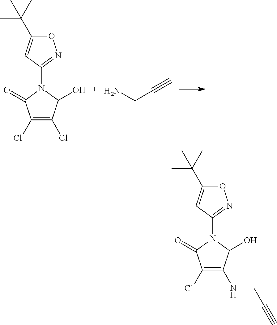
O1C(C(C)(C)C)=CC(N2C(O)C(Cl)=C(Cl)C2=O)=N1.NCC#C.O1C(C(C)(C)C)=CC(N2C(O)C(NCC#C)=C(Cl)C2=O)=N1
